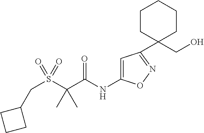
C(S(C(C(NC1=CC(C2(CO)CCCCC2)=NO1)=O)(C)C)(=O)=O)C1CCC1
